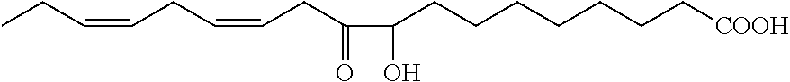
CCC=CCC=CCC(C(CCCCCCC[COOH])O)=O
